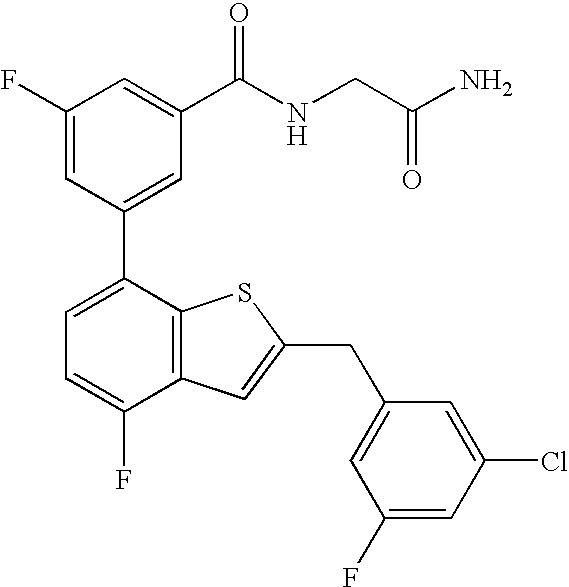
C1(F)=CC(C2=CC=C(F)C3=C2SC(CC2=CC(F)=CC(Cl)=C2)=C3)=CC(C(NCC(N)=O)=O)=C1
